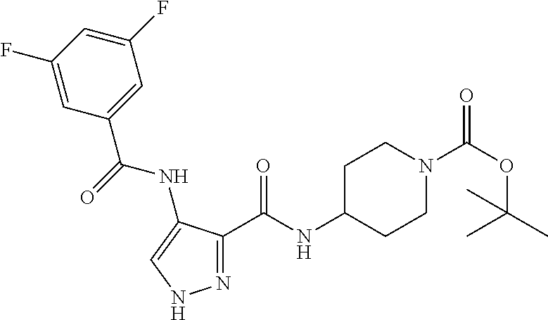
N1=C(C(NC2CCN(C(OC(C)(C)C)=O)CC2)=O)C(NC(=O)C2=CC(F)=CC(F)=C2)=CN1
